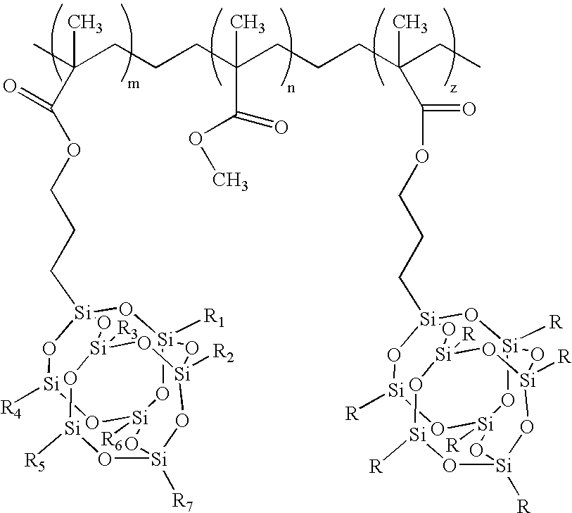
C(CCOC(C(C)(C)CCCC(CCCC(CC)(C)C(=O)OCCC[Si]12O[Si]3([R])O[Si]([R])(O[Si]([R])O1)O[Si]1([R])O[Si]([R])O[Si]([R])(O[Si]([R])(O1)O3)O2)(C(=O)OC)C)=O)[Si]12O[Si]3([R1])O[Si]([R6])(O[Si]([R4])O1)O[Si]1([R7])O[Si]([R5])O[Si]([R3])(O[Si]([R2])(O1)O3)O2
